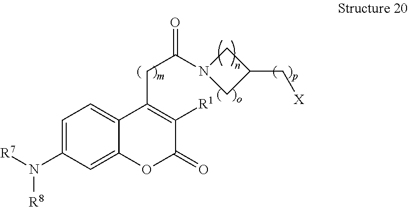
C1=C(N([R8])[R7])C=C2C(=C1)C(CC(N1CC(C[X])C1)=O)=C([R1])C(=O)O2
